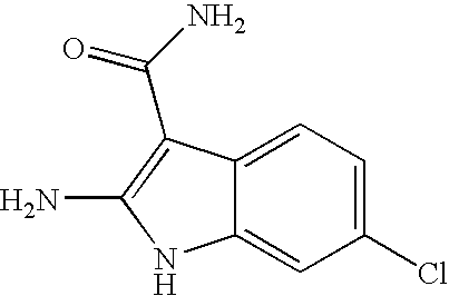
C1(Cl)=CC=C2C(=C1)NC(N)=C2C(N)=O
